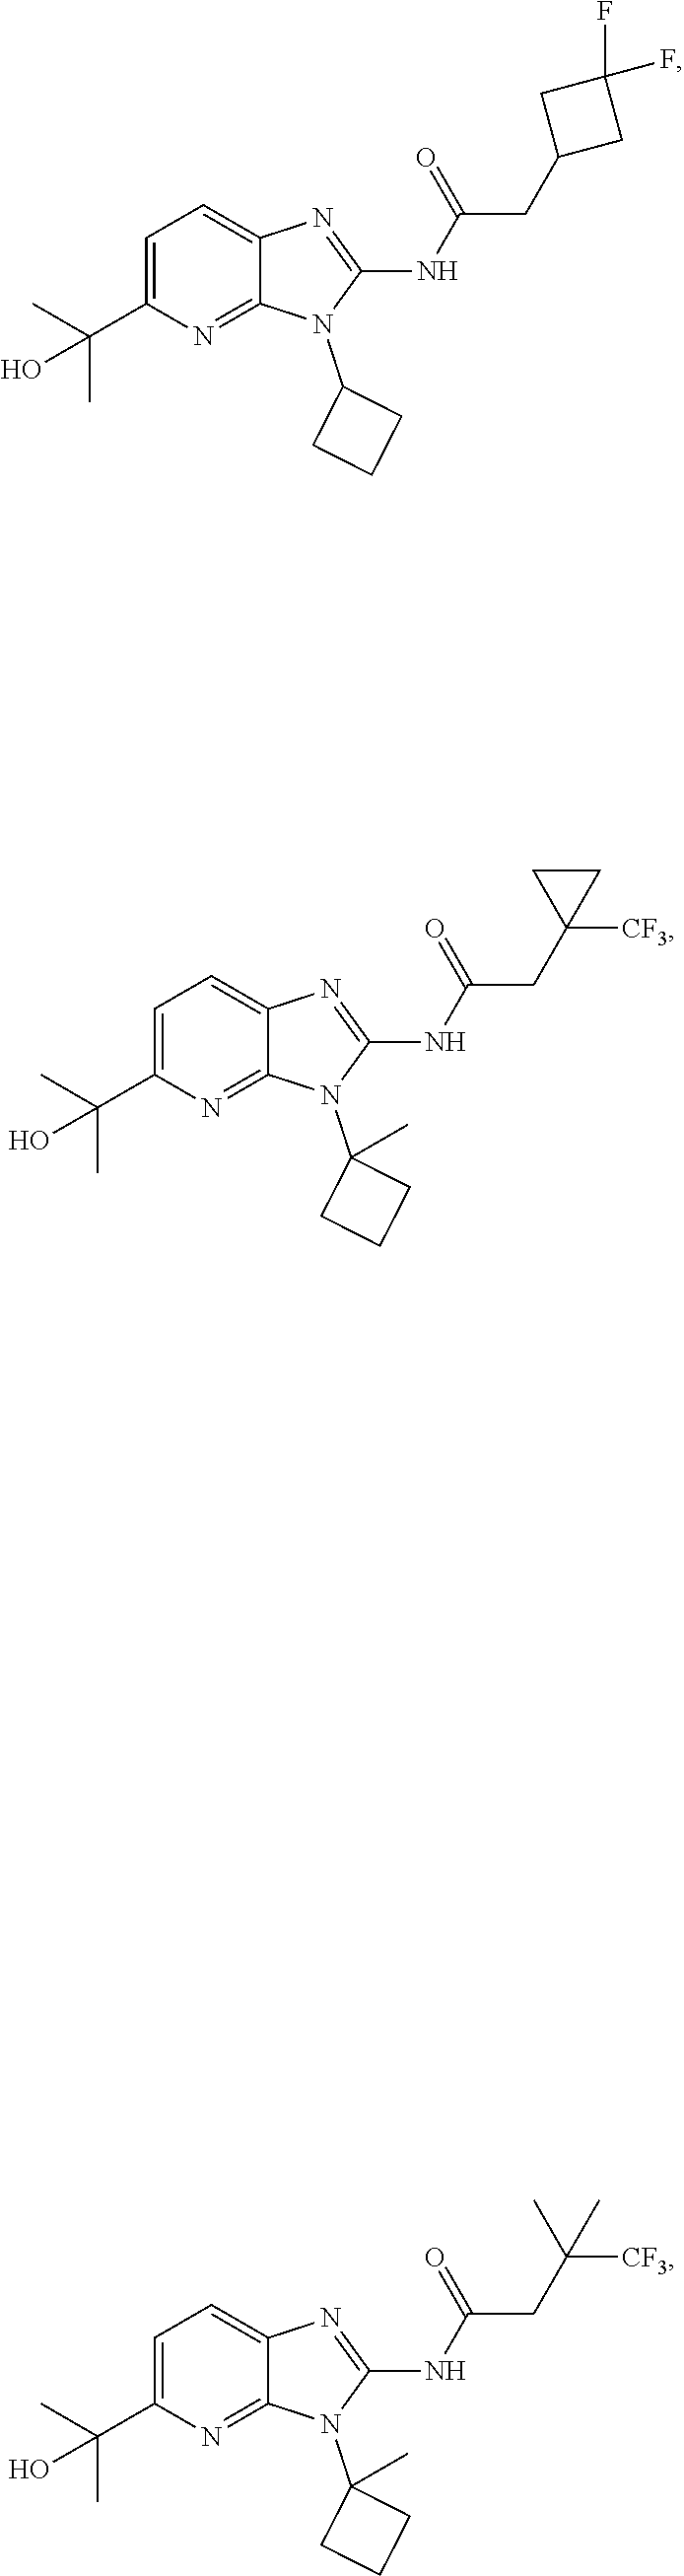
C1=C(C(C)(C)O)N=C2C(=C1)N=C(NC(CC1([CF3])CC1)=O)N2C1(C)CCC1.C1=C(C(C)(C)O)N=C2C(=C1)N=C(NC(CC1CC(F)(F)C1)=O)N2C1CCC1.C1=C(C(C)(C)O)N=C2C(=C1)N=C(NC(CC([CF3])(C)C)=O)N2C1(C)CCC1
